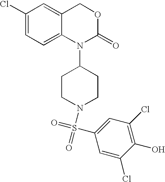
C1(Cl)=CC=C2C(=C1)COC(=O)N2C1CCN(S(C2=CC(Cl)=C(O)C(Cl)=C2)(=O)=O)CC1
